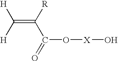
C(=C([R])C(O[X]O)=O)([H])[H]
